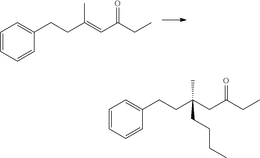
C(C(=CC(CC)=O)C)CC1=CC=CC=C1.C(C(CC(CC)=O)(C)CCCC)CC1=CC=CC=C1
